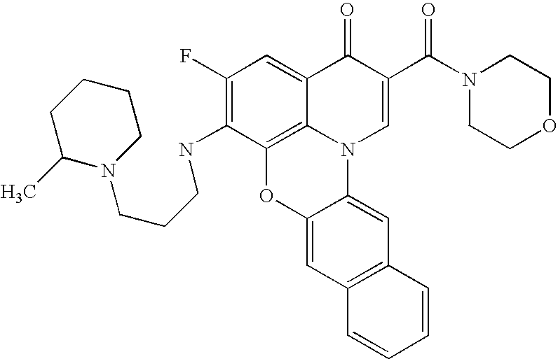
C1(F)=C(NCCCN2C(C)CCCC2)C2=C3C(=C1)C(=O)C(C(=O)N1CCOCC1)=CN3C1=CC3=C(C=C1O2)C=CC=C3
